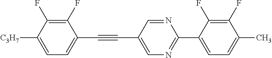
C1(F)=C(F)C([C3H7])=CC=C1C#CC1=CN=C(C2=CC=C(C)C(F)=C2F)N=C1
